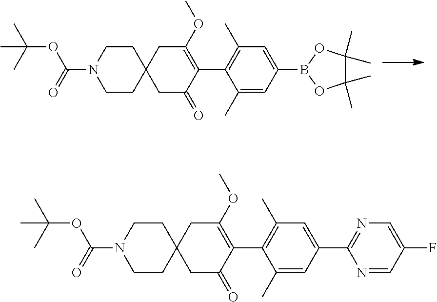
C1CC2(CCN1C(=O)OC(C)(C)C)CC(=O)C(C1=C(C)C=C(B3OC(C)(C)C(C)(C)O3)C=C1C)=C(OC)C2.C1CC2(CCN1C(=O)OC(C)(C)C)CC(=O)C(C1=C(C)C=C(C3=NC=C(F)C=N3)C=C1C)=C(OC)C2
